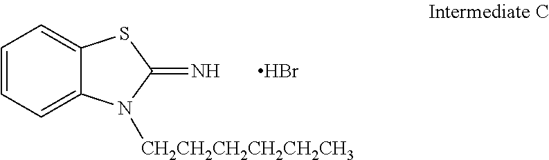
C1=CC=C2C(=C1)SC(=N)N2[CH2CH2CH2CH2CH2CH3].Br
